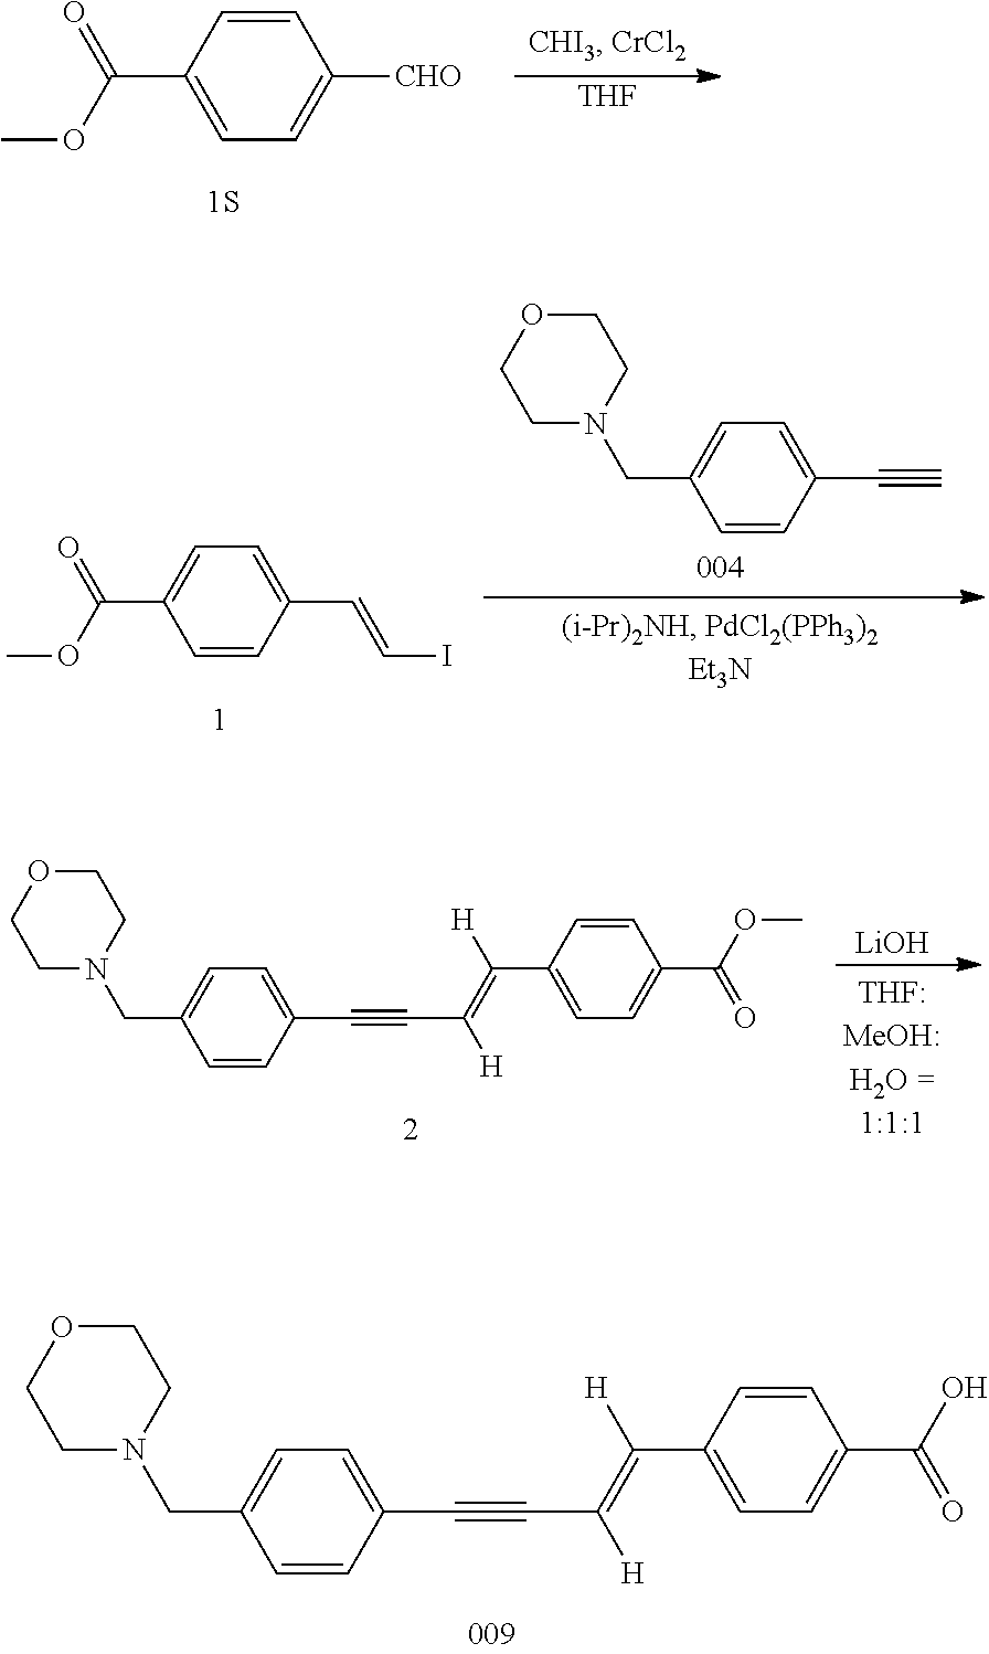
C1=CC(C(=O)OC)=CC=C1[CHO].[THF].C1=CC(C(=O)OC)=CC=C1C=CI.C1OCCN(CC2=CC=C(C#C)C=C2)C1.C1OCCN(CC2=CC=C(C#CC([H])=C([H])C3=CC=C(C(=O)OC)C=C3)C=C2)C1.[LiOH].C1OCCN(CC2=CC=C(C#CC([H])=C([H])C3=CC=C(C(=O)O)C=C3)C=C2)C1
